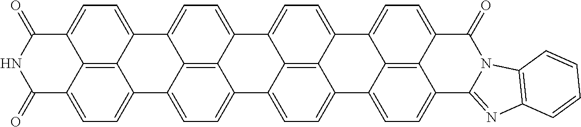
C12=C3C4=CC=C1C1=CC=C5C6=C1C(=CC=C6C(=O)NC5=O)C2=CC=C3C1=CC=C2C3=C1C4=CC=C3C1=CC=C3C4=C1C2=CC=C4C1=NC2=C(N1C3=O)C=CC=C2
